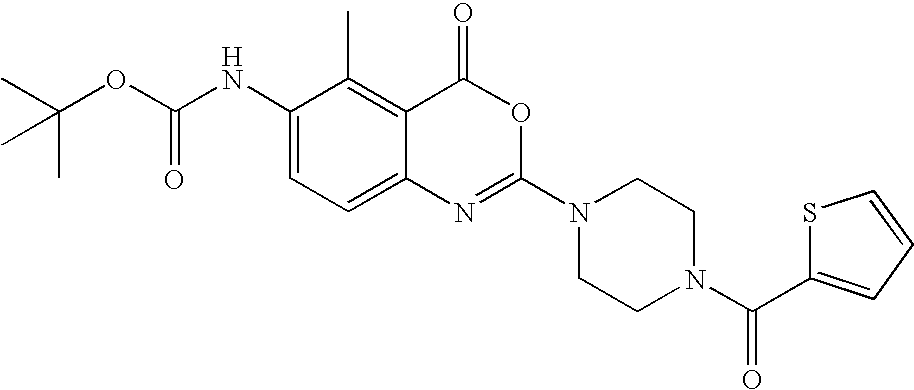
CC(OC(NC1=CC=C2C(=C1C)C(=O)OC(N1CCN(C(=O)C3=CC=CS3)CC1)=N2)=O)(C)C
